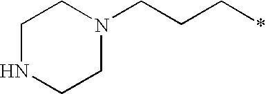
C1NCCN(CCC*)C1
